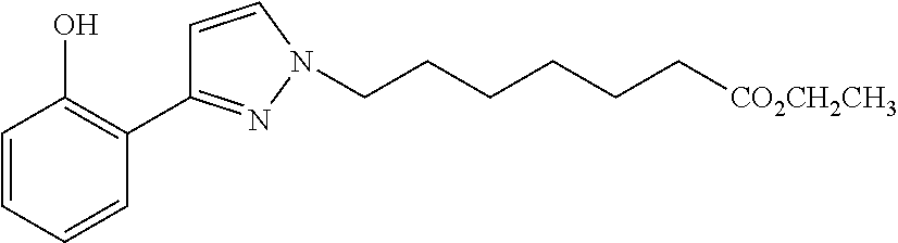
C1=CC=CC(C2=NN(CCCCCC[CO2CH2CH3])C=C2)=C1O
